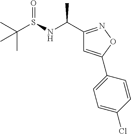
CC(S(NC(C1=NOC(C2=CC=C(Cl)C=C2)=C1)C)=O)(C)C
